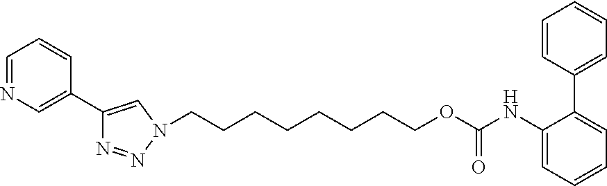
C1=NC=C(C2=CN(CCCCCCCCOC(NC3=CC=CC=C3C3=CC=CC=C3)=O)N=N2)C=C1
